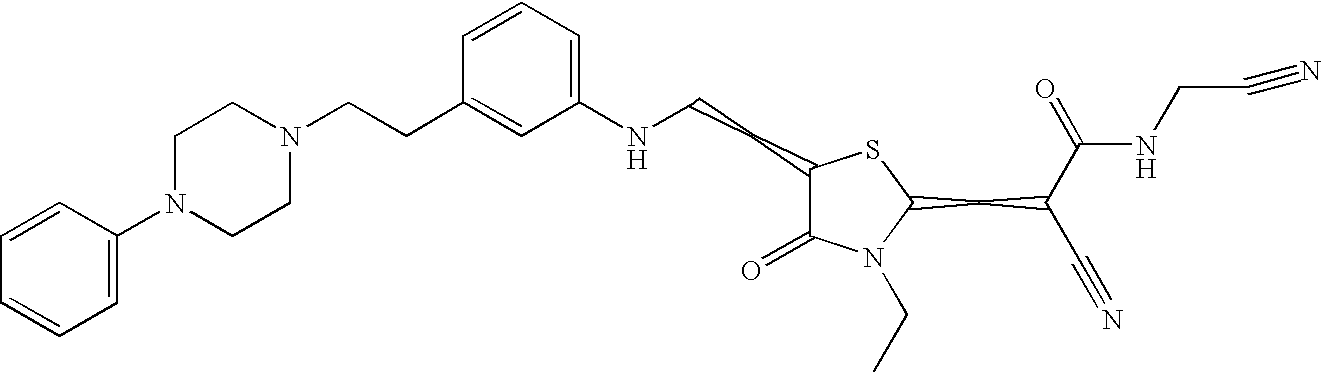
C1(NCCC2C(=O)N(CC)C(CC(C#N)C(=O)NCC#N)S2)=CC=CC(CCN2CCN(C3=CC=CC=C3)CC2)=C1
